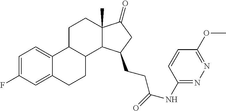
C1=C(F)C=C2C(=C1)C1C(CC2)C2C(C)(CC1)C(=O)CC2CCC(=O)NC1=NN=C(OC)C=C1
